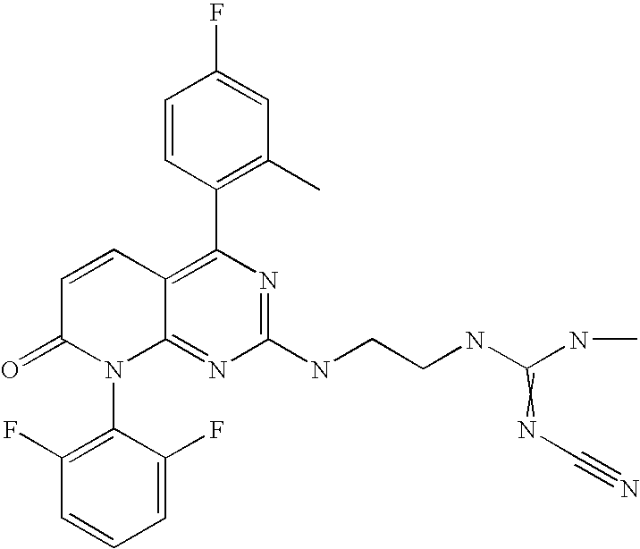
C12=C(C3=C(C)C=C(F)C=C3)N=C(NCCNC(NC)=NC#N)N=C1N(C1=C(F)C=CC=C1F)C(=O)C=C2
